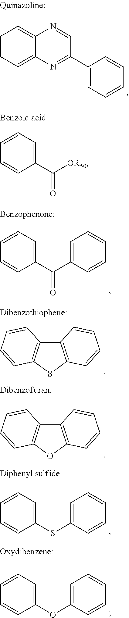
C1(C2=NC3=CC=CC=C3N=C2)=CC=CC=C1.C1=C(C(=O)C2=CC=CC=C2)C=CC=C1.C12=C(SC3=C1C=CC=C3)C=CC=C2.C12=C(OC3=C1C=CC=C3)C=CC=C2.C1=C(SC2=CC=CC=C2)C=CC=C1.C1=C(OC2=CC=CC=C2)C=CC=C1.C1(C([OR50])=O)=CC=CC=C1
